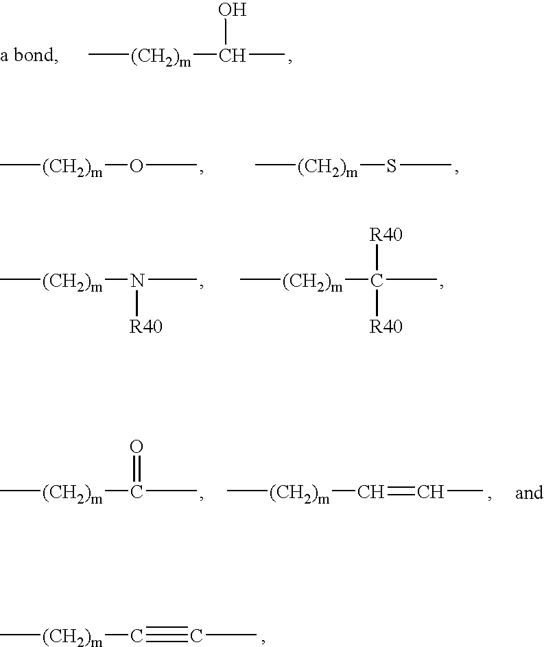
C[(CH2)m]C(C)O.C[(CH2)m]OC.C[(CH2)m]SC.C[(CH2)m]N(C)[R40].C[(CH2)m]C(C)([R40])[R40].C[(CH2)m]C#CC.C[(CH2)m]C=CC.C[(CH2)m]C(C)=O
